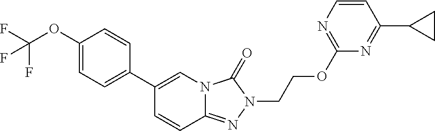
C1(OC(F)(F)F)=CC=C(C2=CN3C(=NN(CCOC4=NC=CC(C5CC5)=N4)C3=O)C=C2)C=C1
